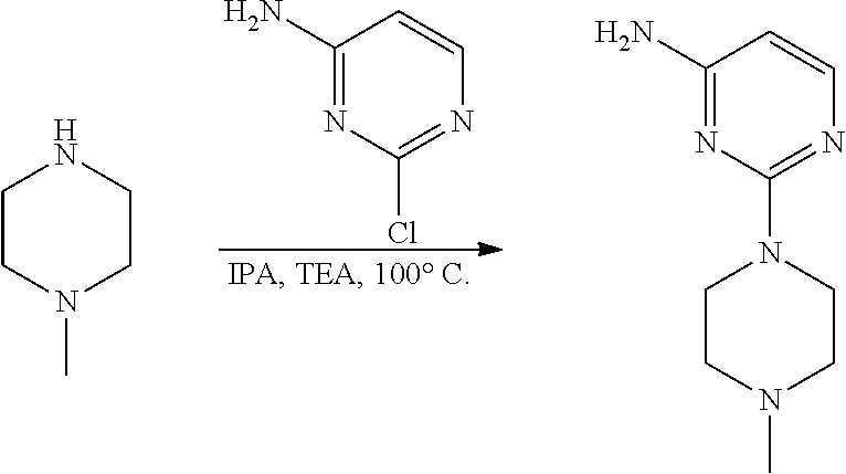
C1(N)=NC(Cl)=NC=C1.C1CN(C)CCN1.C1CN(C)CCN1C1=NC=CC(N)=N1
